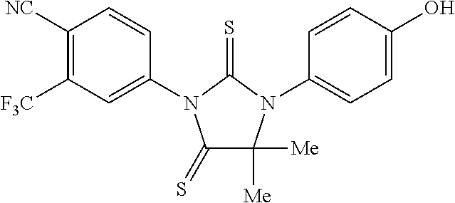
C1(=S)C([Me])([Me])N(C2=CC=C(O)C=C2)C(=S)N1C1=CC([F3C])=C([NC])C=C1
